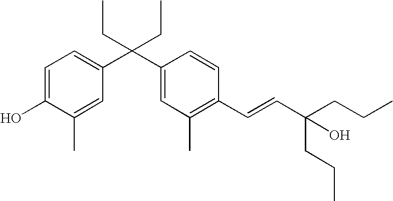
C1=C(O)C(C)=CC(C(C2=CC(C)=C(C=CC(CCC)(CCC)O)C=C2)(CC)CC)=C1
